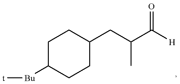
C1(CC(C)C([H])=O)CCC([Bu][t])CC1
